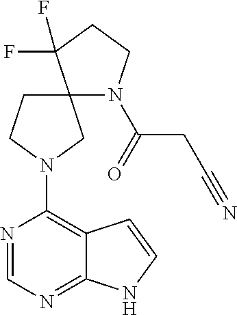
N1=CN=C2C(=C1N1CC3(N(C(CC#N)=O)CCC3(F)F)CC1)C=CN2
